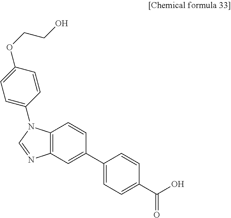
C12=C(C=C(C3=CC=C(C(O)=O)C=C3)C=C1)N=CN2C1=CC=C(OCCO)C=C1
